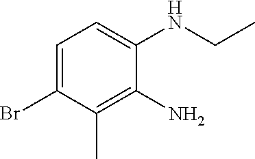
C1=C(Br)C(C)=C(N)C(NCC)=C1
